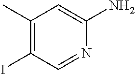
C1(C)=C(I)C=NC(N)=C1
